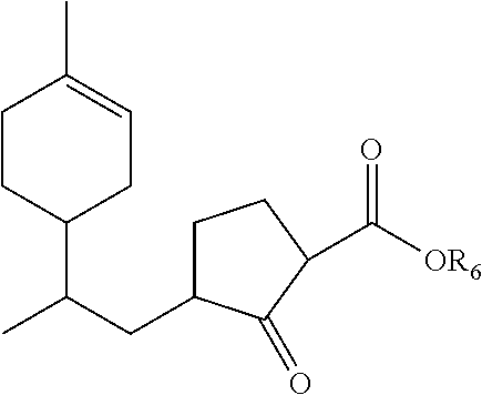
C1C(CC(C)C2CC=C(C)CC2)C(=O)C(C([OR6])=O)C1
